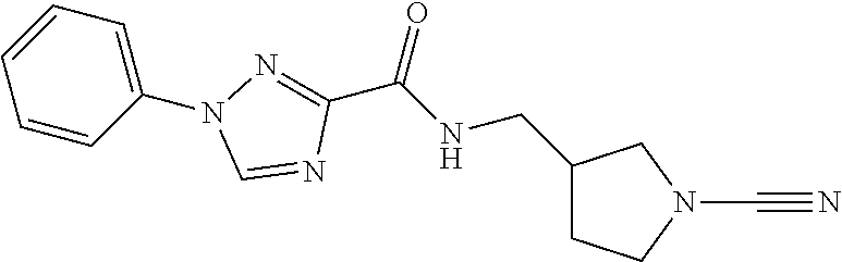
C1(CNC(C2=NN(C3=CC=CC=C3)C=N2)=O)CCN(C#N)C1
